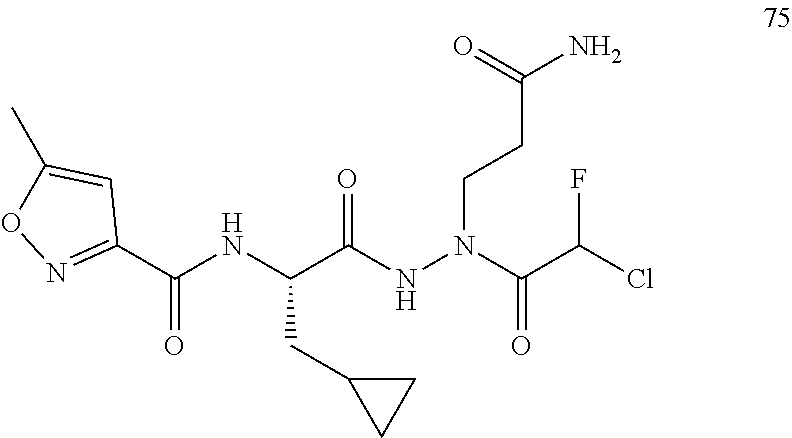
C(C(NN(C(C(Cl)F)=O)CCC(N)=O)=O)(NC(C1=NOC(C)=C1)=O)CC1CC1
